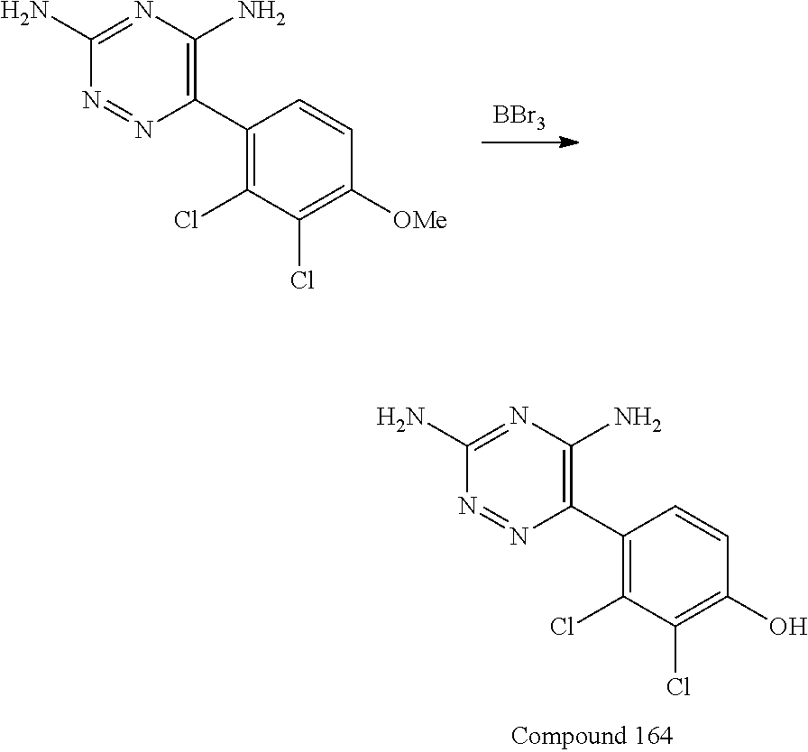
N1=NC(C2=C(Cl)C(Cl)=C(O)C=C2)=C(N)N=C1N.[BBr3].N1=NC(C2=C(Cl)C(Cl)=C([OMe])C=C2)=C(N)N=C1N
